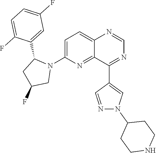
C1=C(N2C(C3=CC(F)=CC=C3F)CC(F)C2)N=C2C(=C1)N=CN=C2C1=CN(C2CCNCC2)N=C1
